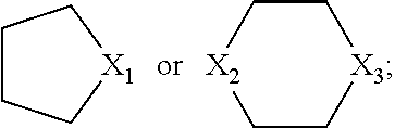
C1CC[X1]C1.C1C[X2]CC[X3]1
